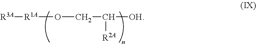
[R3A][R1A]OCC([OH])[R2A]
